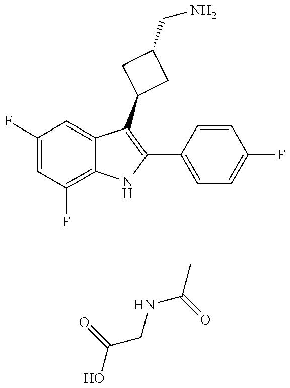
C1(F)=CC(F)=C2C(=C1)C(C1CC(CN)C1)=C(C1=CC=C(F)C=C1)N2.OC(CNC(=O)C)=O
